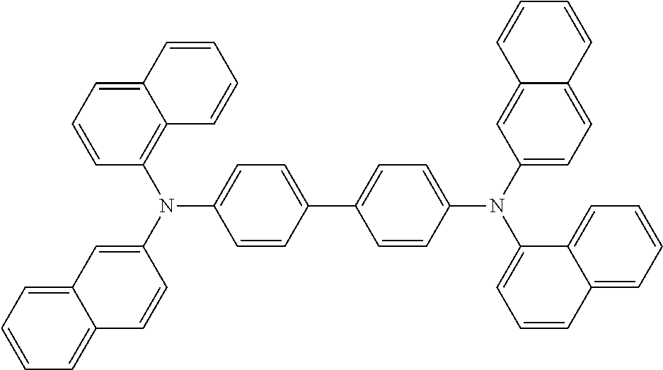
C1=CC(C2=CC=C(N(C3=CC=C4C(=C3)C=CC=C4)C3=CC=CC4=CC=CC=C34)C=C2)=CC=C1N(C1=CC2=CC=CC=C2C=C1)C1=C2C(=CC=C1)C=CC=C2
